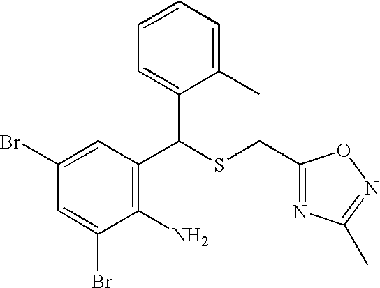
C1(C(SCC2=NC(C)=NO2)C2=CC=CC=C2C)=C(N)C(Br)=CC(Br)=C1
